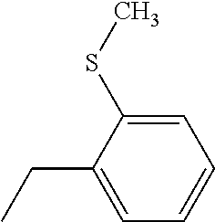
CCC1=CC=CC=C1SC
